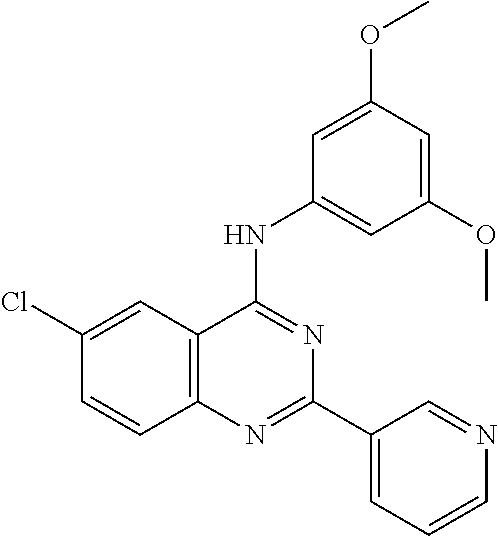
C12=C(C=C(Cl)C=C1)C(NC1=CC(OC)=CC(OC)=C1)=NC(C1=CC=CN=C1)=N2
